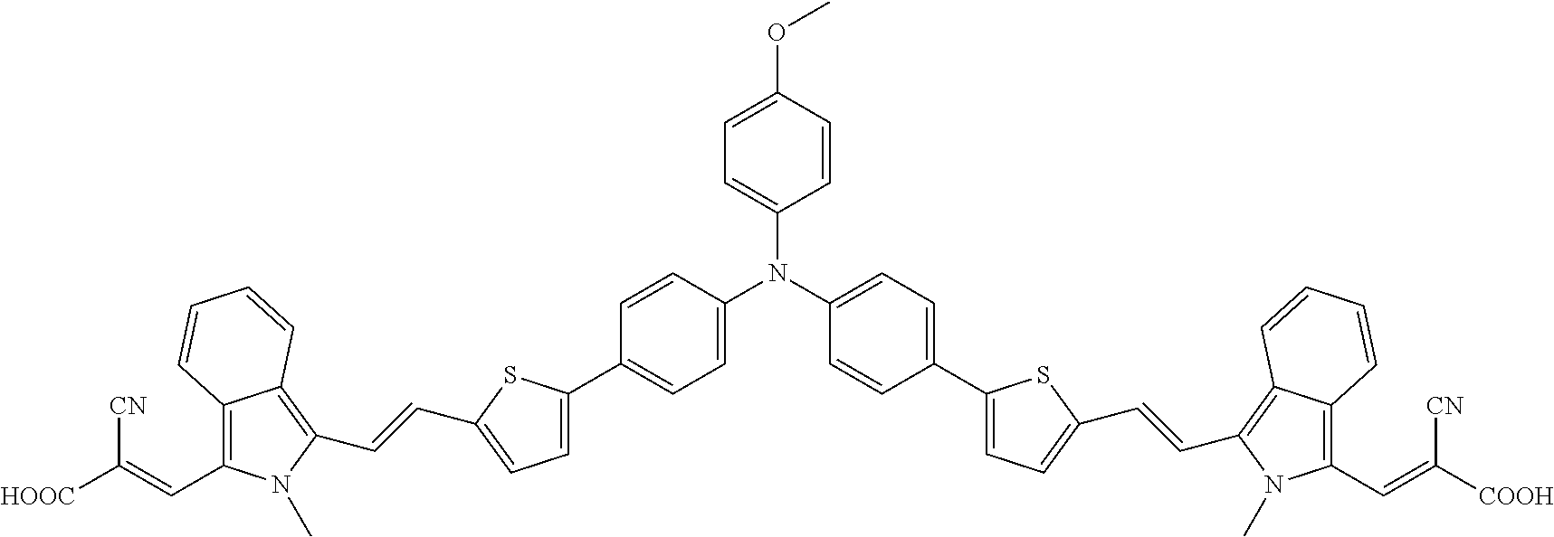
C1=CC(OC)=CC=C1N(C1=CC=C(C2=CC=C(C=CC3=C4C(=C(C=C([HOOC])[CN])N3C)C=CC=C4)S2)C=C1)C1=CC=C(C2=CC=C(C=CC3=C4C(=C(C=C([COOH])[CN])N3C)C=CC=C4)S2)C=C1
